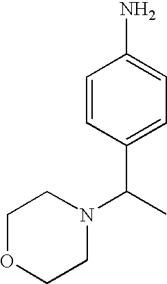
C1=CC(C(N2CCOCC2)C)=CC=C1N
